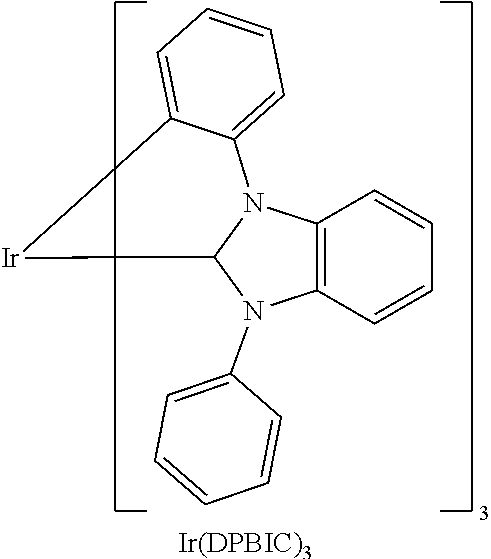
C1=CC=CC=C1N1C2N(C3=CC=CC=C3[Ir]2)C2=C1C=CC=C2.[Ir(DPBIC)3]
